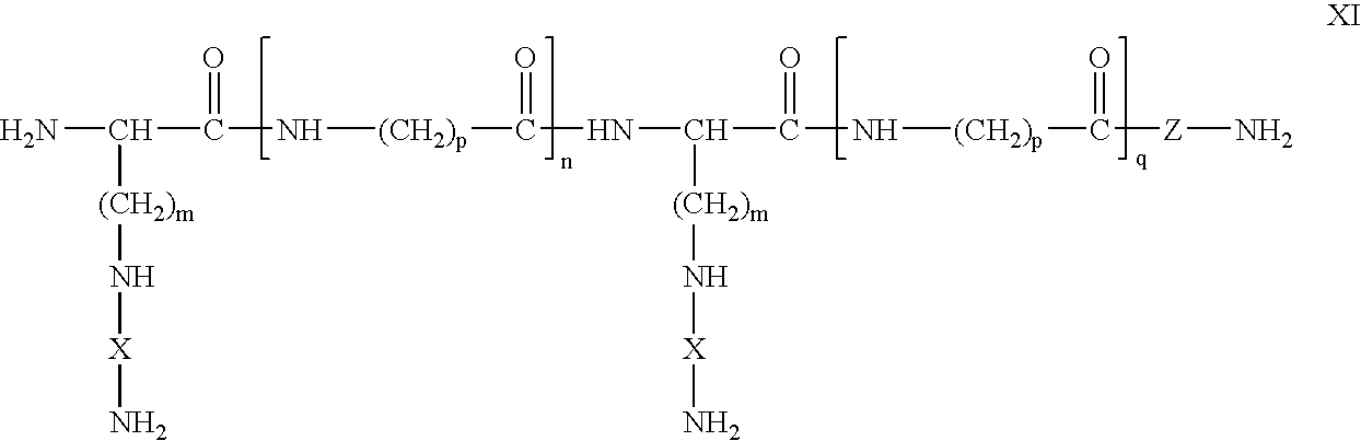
NC([(CH2)m]N[X]N)C(=O)N[(CH2)p]C(=O)NC([(CH2)m]N[X]N)C(=O)N[(CH2)p]C(=O)[Z]N
